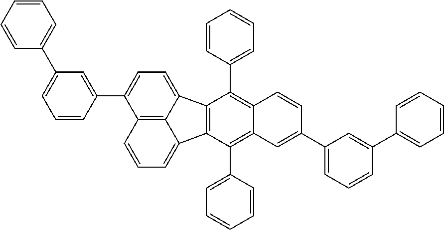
C12=C(C3=CC=CC=C3)C3=C(C(C4=CC=CC=C4)=C1C=C(C1=CC=CC(C4=CC=CC=C4)=C1)C=C2)C1=CC=CC2=C1C3=CC=C2C1=CC(C2=CC=CC=C2)=CC=C1
